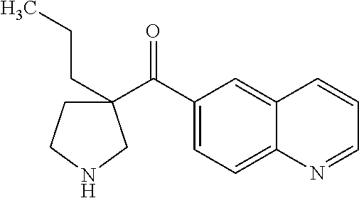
C(=O)(C1(CCC)CCNC1)C1=CC=C2C(=C1)C=CC=N2
